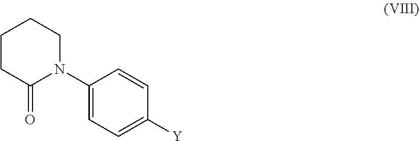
C1CC(=O)N(C2=CC=C([Y])C=C2)CC1
